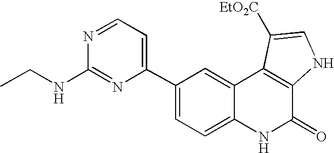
C1(C2=CC=NC(NCC)=N2)=CC=C2C(=C1)C1=C(C(=O)N2)NC=C1[EtO2C]
